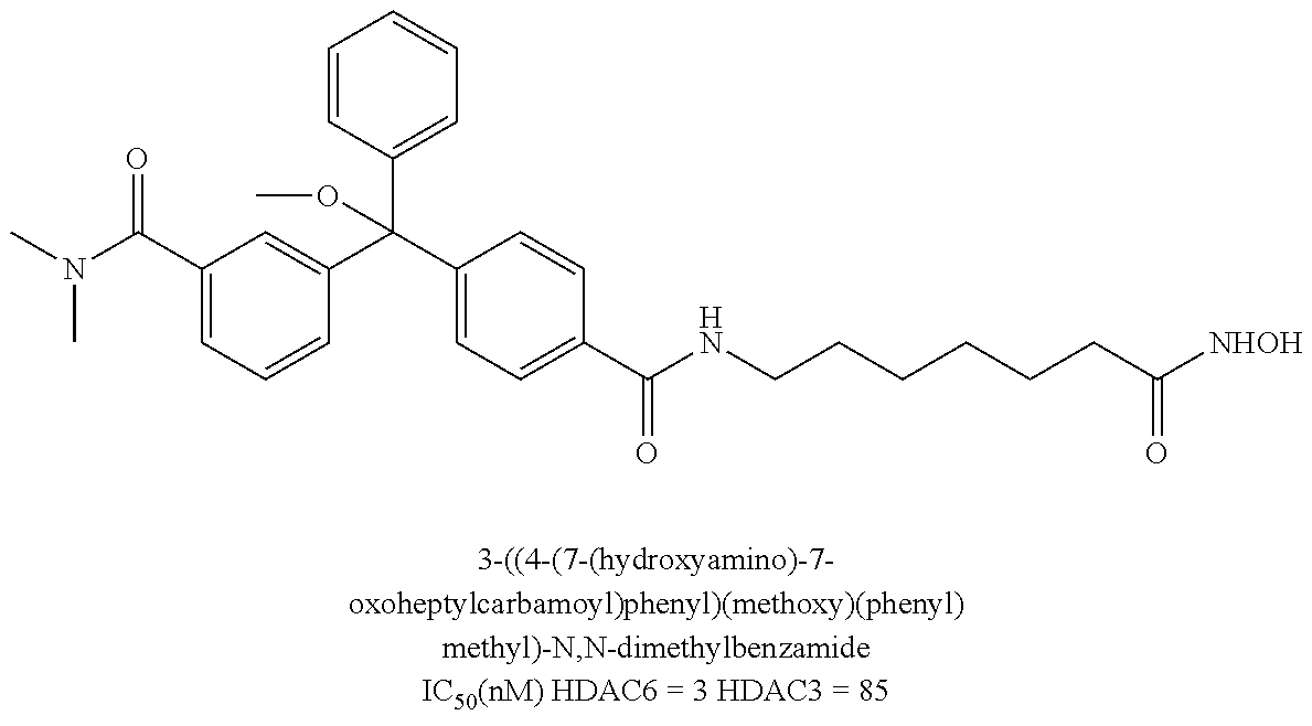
C1(C(N(C)C)=O)=CC=CC(C(C2=CC=C(C(NCCCCCCC([NHOH])=O)=O)C=C2)(C2=CC=CC=C2)OC)=C1
